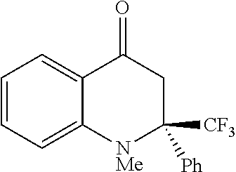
C1=CC=C2C(=C1)C(=O)CC([CF3])([Ph])[NMe]2
